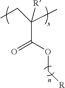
C(C(=O)OC[R])(CC)(C)[R]
